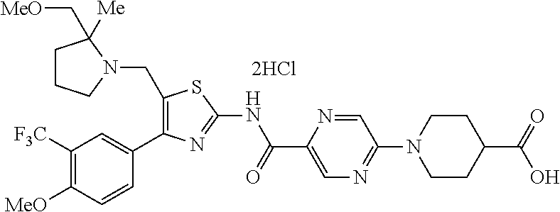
C1([F3C])=C([MeO])C=CC(C2=C(CN3C([Me])(C[MeO])CCC3)SC(NC(C3=CN=C(N4CCC(C(=O)O)CC4)C=N3)=O)=N2)=C1.[2HCl]
